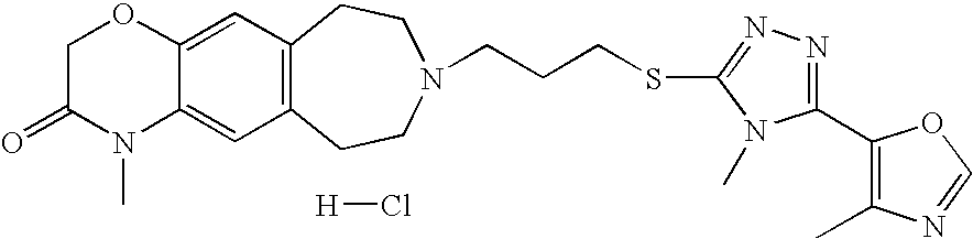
[H]Cl.C12=CC3=C(C=C1OCC(=O)N2C)CCN(CCCSC1=NN=C(C2=C(C)N=CO2)N1C)CC3
